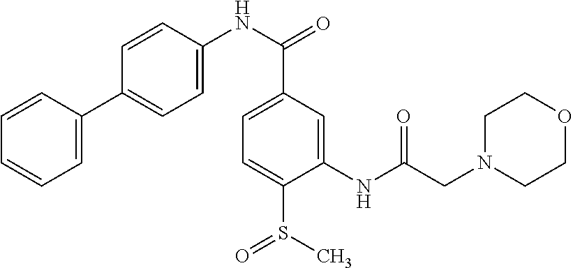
C1=CC(C2=CC=C(NC(=O)C3=CC=C(S(C)=O)C(NC(=O)CN4CCOCC4)=C3)C=C2)=CC=C1
